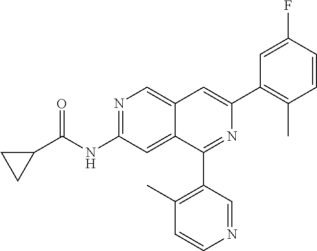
C1C(C(NC2=NC=C3C(=C2)C(C2=C(C)C=CN=C2)=NC(C2=C(C)C=CC(F)=C2)=C3)=O)C1
